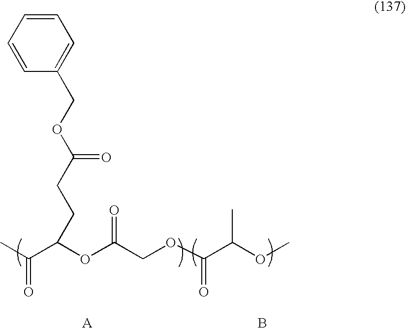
CC(C(OC(COC(C(OC)C)=O)=O)CCC(OCC1=CC=CC=C1)=O)=O.[A].B
